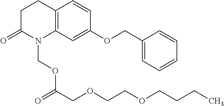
C1C(=O)N(COC(COCCOCCCC)=O)C2=C(C1)C=CC(OCC1=CC=CC=C1)=C2
